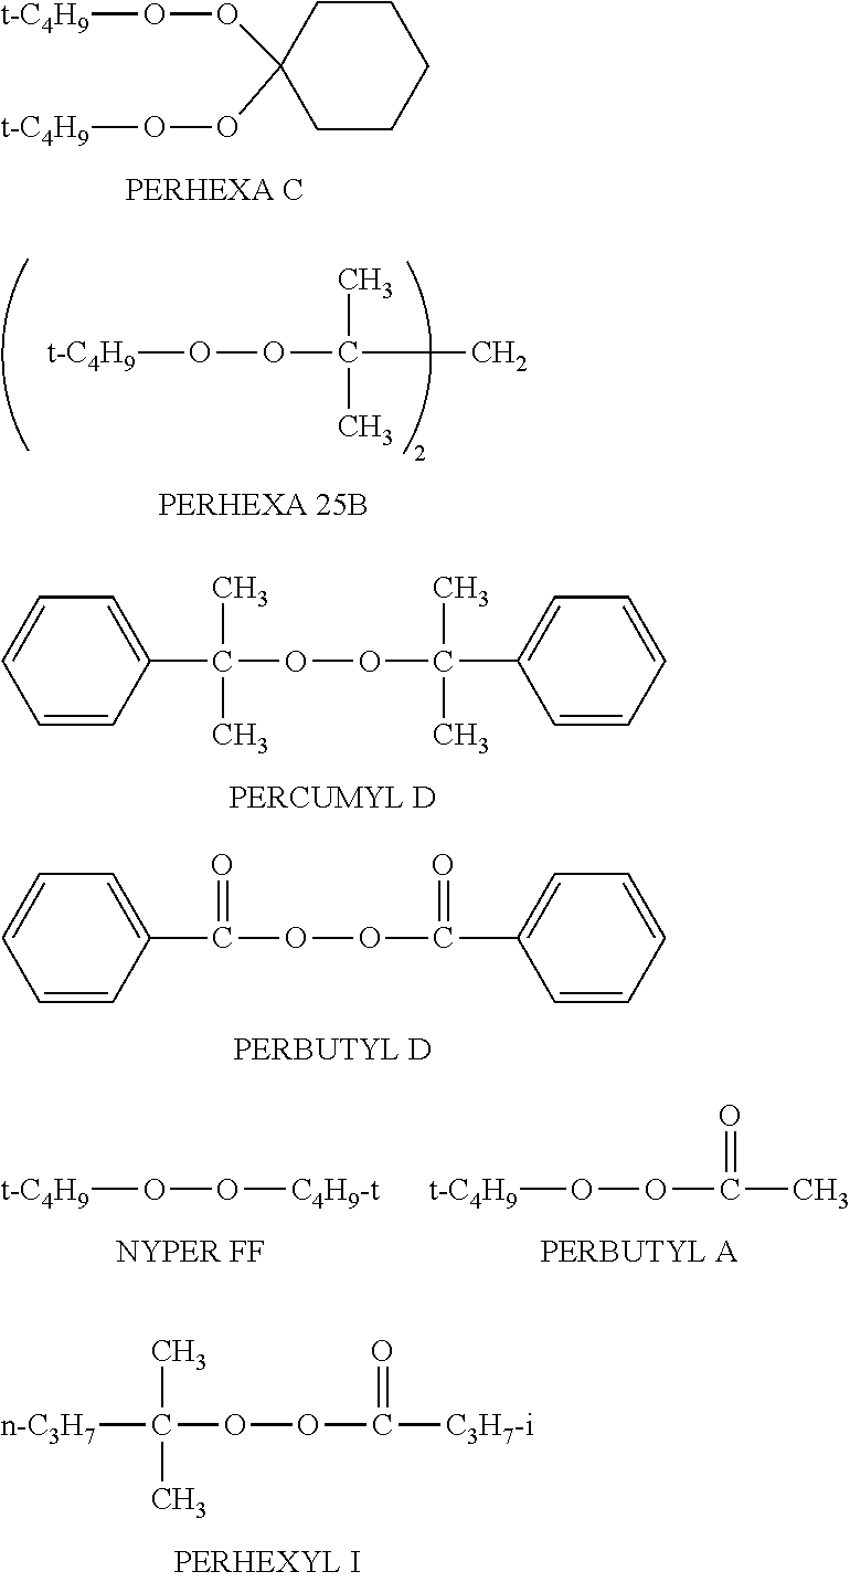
C1CCCCC1(OO[t-C4H9])OO[t-C4H9].O(O[t-C4H9])C(C)(C)C.C1=CC=CC=C1C(OOC(C1=CC=CC=C1)(C)C)(C)C.C1=CC=CC=C1C(OOC(C1=CC=CC=C1)=O)=O.[C4H9-t]OO[t-C4H9].C(OO[t-C4H9])(C)=O.C(OOC([n-C3H7])(C)C)([C3H7-i])=O
